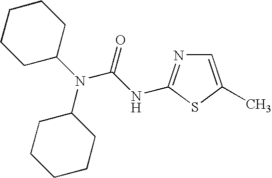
N(C1CCCCC1)(C1CCCCC1)C(NC1=NC=C(C)S1)=O
